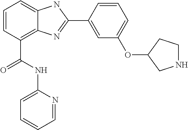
C1=CC(C(NC2=CC=CC=N2)=O)=C2C(=C1)NC(C1=CC(OC3CNCC3)=CC=C1)=N2
